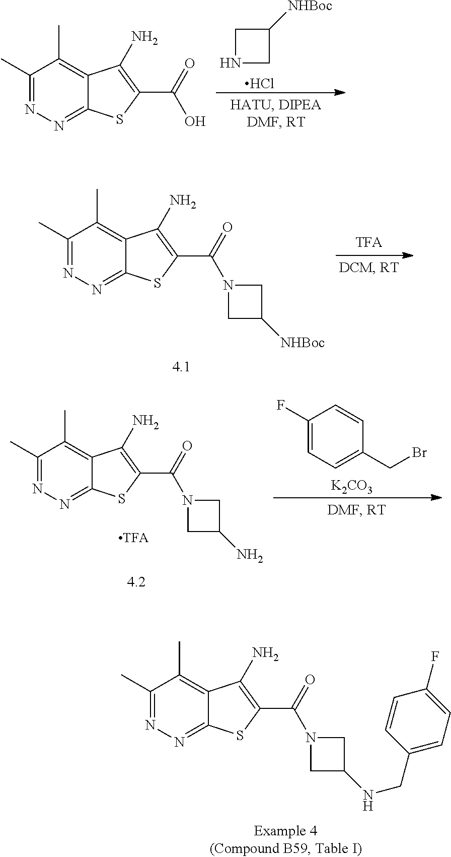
C1(C)=NN=C2C(=C1C)C(N)=C(C(=O)N1CC(NCC3=CC=C(F)C=C3)C1)S2.C1NCC1[NHBoc].Cl.C1(C)=NN=C2C(=C1C)C(N)=C(C(=O)O)S2.C1(C)=NN=C2C(=C1C)C(N)=C(C(=O)N1CC([NHBoc])C1)S2.C1(C)=NN=C2C(=C1C)C(N)=C(C(=O)N1CC(N)C1)S2.C1(F)=CC=C(CBr)C=C1.[K2CO3]
